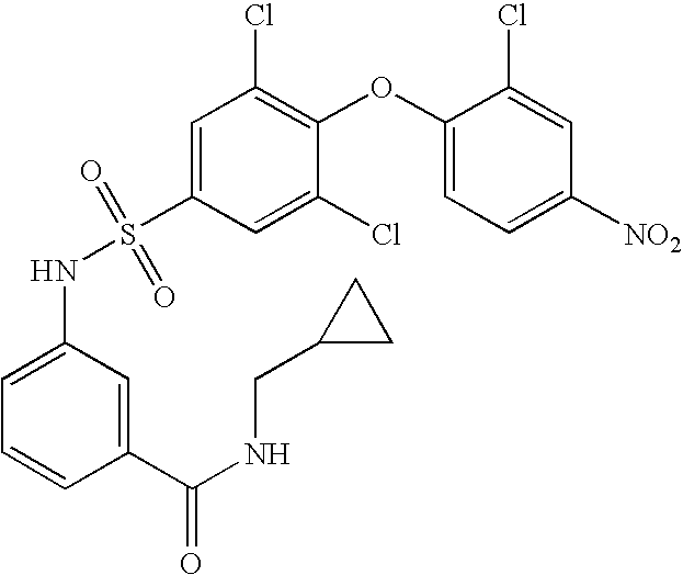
C1=C(S(=O)(=O)NC2=CC=CC(C(=O)NCC3CC3)=C2)C=C(Cl)C(OC2=CC=C([NO2])C=C2Cl)=C1Cl
